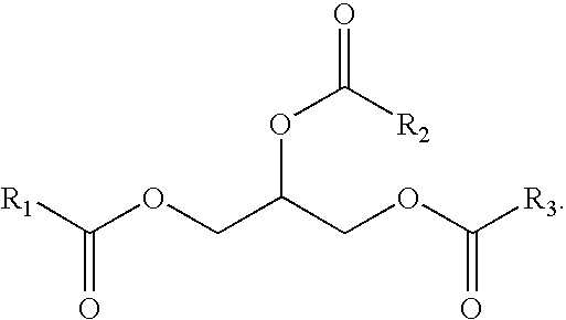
O=C([R2])OC(COC([R1])=O)COC([R3])=O
